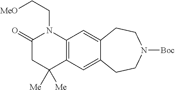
C(CN1C(=O)CC([Me])([Me])C2=C1C=C1C(=C2)CCN([Boc])CC1)[MeO]
